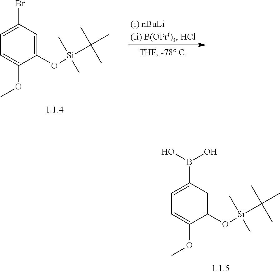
C1(O[Si](C(C)(C)C)(C)C)=CC(Br)=CC=C1OC.C1(O[Si](C(C)(C)C)(C)C)=CC(B(O)O)=CC=C1OC
